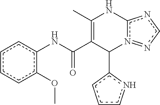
C1(C)=C(C(Nc2c(OC)cccc2)=O)C(c2cccn2)n2c(ncn=2)N1
